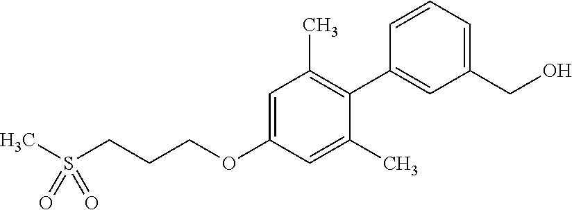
CS(CCCOC1=CC(C)=C(C2=CC(CO)=CC=C2)C(C)=C1)(=O)=O
